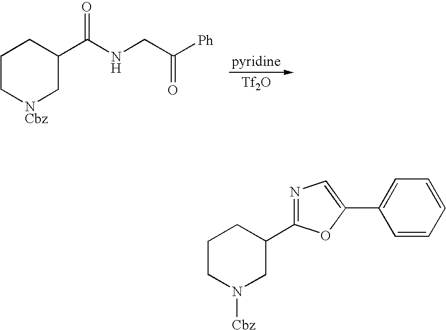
C1C[NCbz]CC(C(NCC([Ph])=O)=O)C1.[Tf2O].C1CN([Cbz])CC(C2=NC=C(C3=CC=CC=C3)O2)C1
